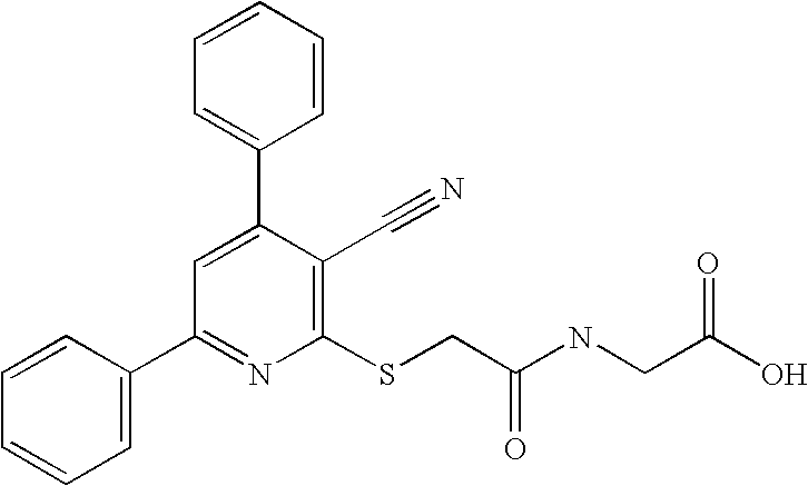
C1=CC(C2=NC(SCC(NCC(O)=O)=O)=C(C#N)C(C3=CC=CC=C3)=C2)=CC=C1
